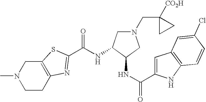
CN1CCC2=C(C1)SC(C(NC1C(NC(=O)C3=CC4=C(N3)C=CC(Cl)=C4)CN(CC3([CO2H])CC3)C1)=O)=N2
